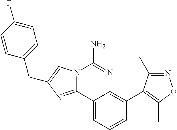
C12=NC(CC3=CC=C(F)C=C3)=CN1C(N)=NC1=C(C3=C(C)ON=C3C)C=CC=C21
